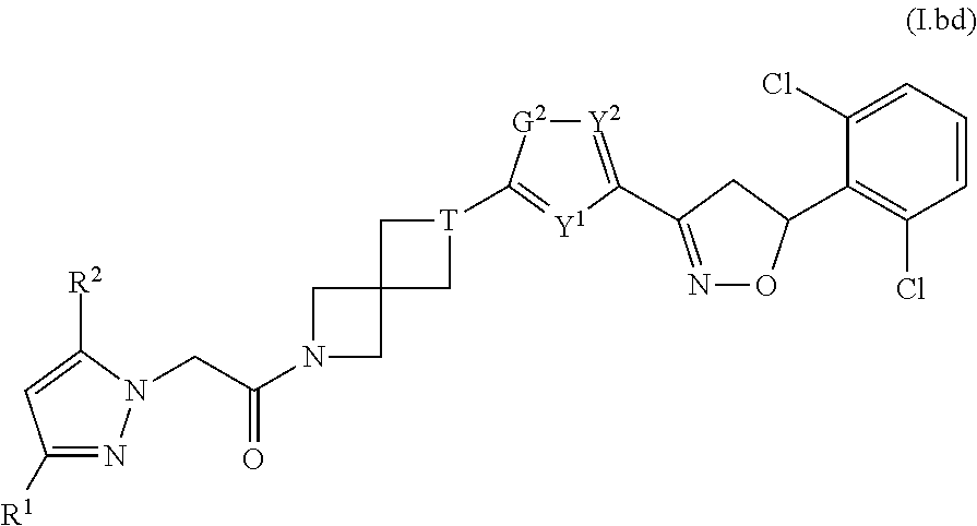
C1([R1])=NN(CC(=O)N2CC3(C2)C[T](C2=[Y1]C(C4=NOC(C5=C(Cl)C=CC=C5Cl)C4)=[Y2][G2]2)C3)C([R2])=C1
